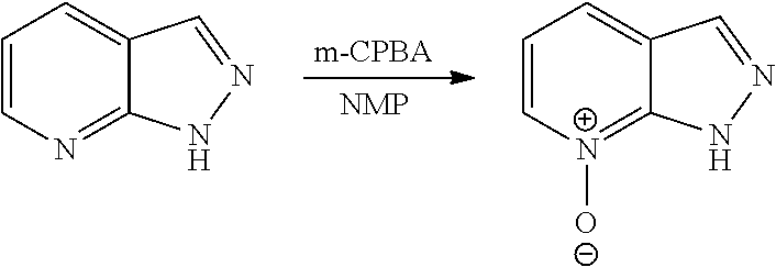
C1=CN=C2C(=C1)C=NN2.C1=C[N+]([O-])=C2C(=C1)C=NN2
